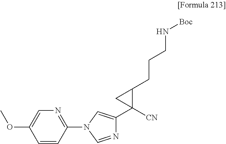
C1(N2C=NC(C3([CN])C(CCCN[Boc])C3)=C2)=NC=C(OC)C=C1
